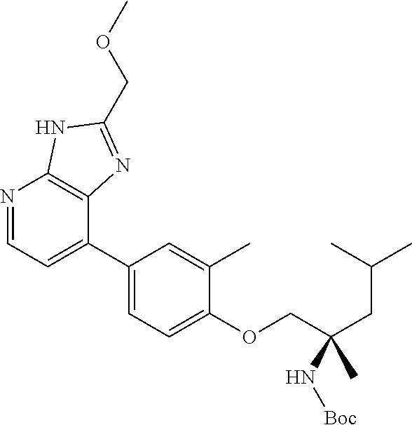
C1(C2=CC=NC3=C2N=C(COC)N3)=CC=C(OCC(CC(C)C)(C)N[Boc])C(C)=C1
